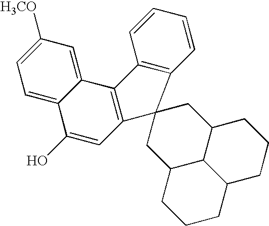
C12=CC([H3CO])=CC=C1C(O)=CC1=C2C2=C(C=CC=C2)C12CC1C3C(C2)CCCC3CCC1
